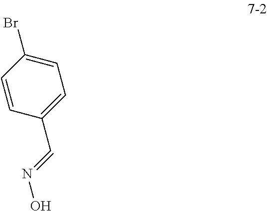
C(C1=CC=C(Br)C=C1)=NO
